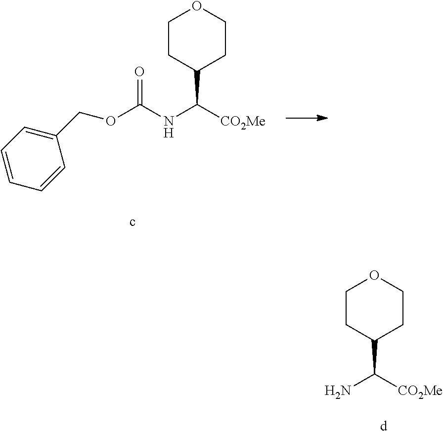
C1CC(C([CO2Me])NC(OCC2=CC=CC=C2)=O)CCO1.C1CC(C([CO2Me])N)CCO1
